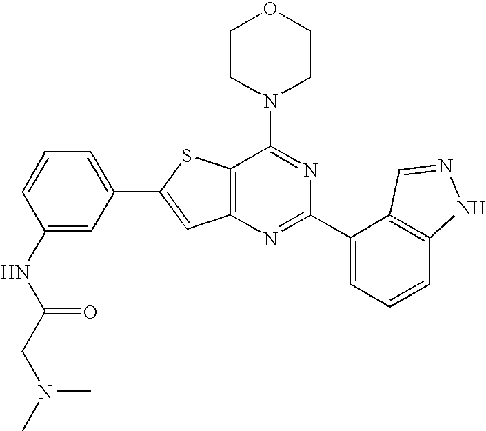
C1CN(C2=NC(C3=CC=CC4=C3C=NN4)=NC3=C2SC(C2=CC=CC(NC(CN(C)C)=O)=C2)=C3)CCO1
